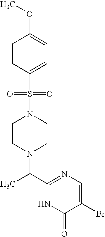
C1(C(C)N2CCN(S(=O)(=O)C3=CC=C(OC)C=C3)CC2)=NC=C(Br)C(=O)N1
